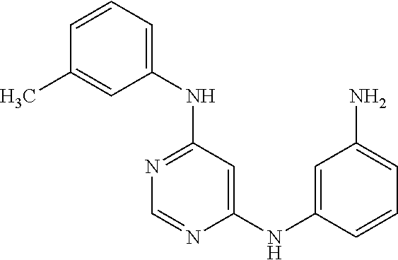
C1=CC=C(NC2=NC=NC(NC3=CC(N)=CC=C3)=C2)C=C1C
